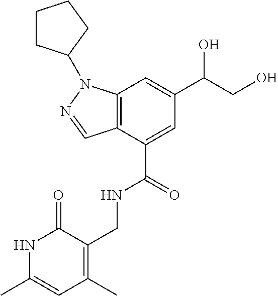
C12=C(C(C(=O)NCC3=C(C)C=C(C)NC3=O)=CC(C(CO)O)=C1)C=NN2C1CCCC1
